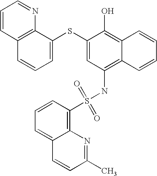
C1=CC2=C(N=C1)C(SC1=CC(NS(C3=C4C(=CC=C3)C=CC(C)=N4)(=O)=O)=C3C(=C1O)C=CC=C3)=CC=C2
